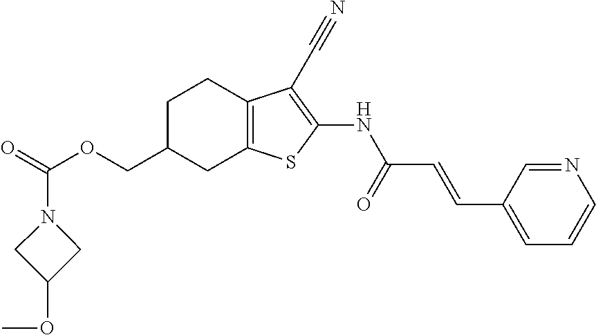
O(CC1CC2=C(CC1)C(C#N)=C(NC(C=CC1=CC=CN=C1)=O)S2)C(=O)N1CC(OC)C1
